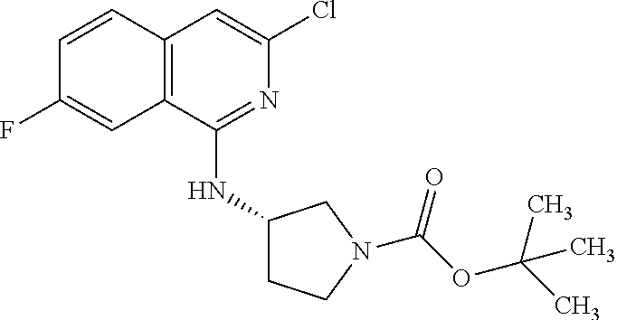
C1=CC2=C(C=C1F)C(NC1CCN(C(=O)OC(C)(C)C)C1)=NC(Cl)=C2
